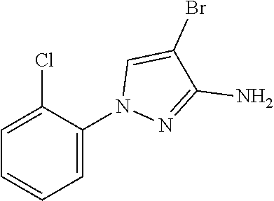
C1(Cl)=CC=CC=C1N1N=C(N)C(Br)=C1
